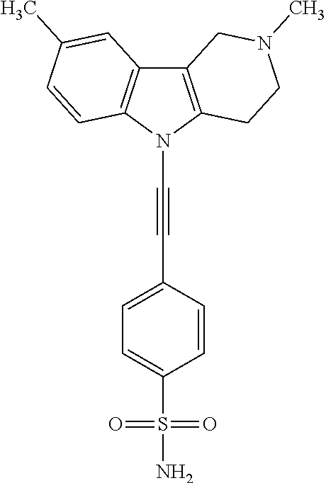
C12=C(N(C#CC3=CC=C(S(N)(=O)=O)C=C3)C3=C1C=C(C)C=C3)CCN(C)C2
